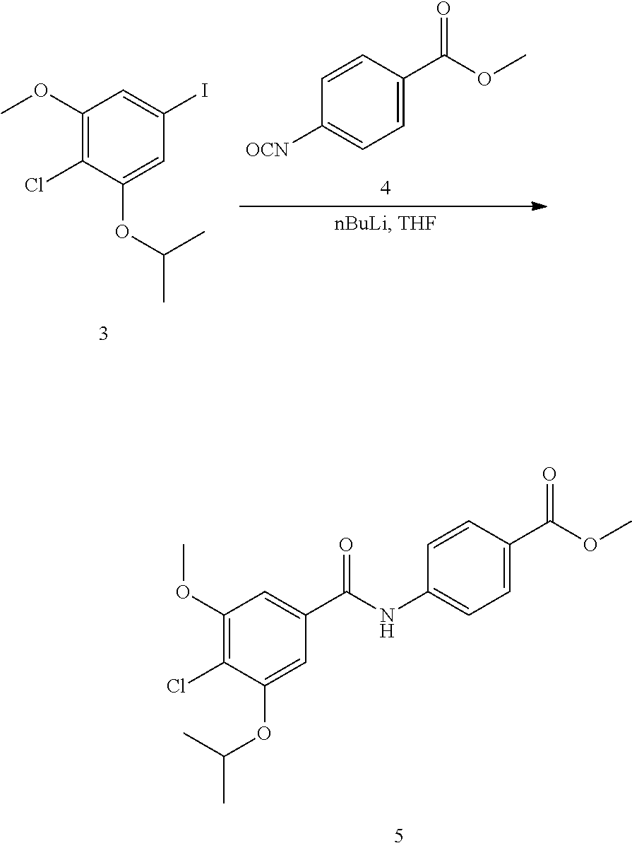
C1(OC)=C(Cl)C(OC(C)C)=CC(C(NC2=CC=C(C(OC)=O)C=C2)=O)=C1.C1(OC)=C(Cl)C(OC(C)C)=CC(I)=C1.C1=C(C(OC)=O)C=CC([OCN])=C1
